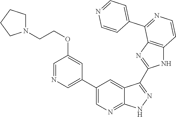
C1=NC=C(C2=CN=C3C(=C2)C(C2=NC4=C(N2)C=CN=C4C2=CC=NC=C2)=N[N H]3)C=C1OCCN1CCCC1
